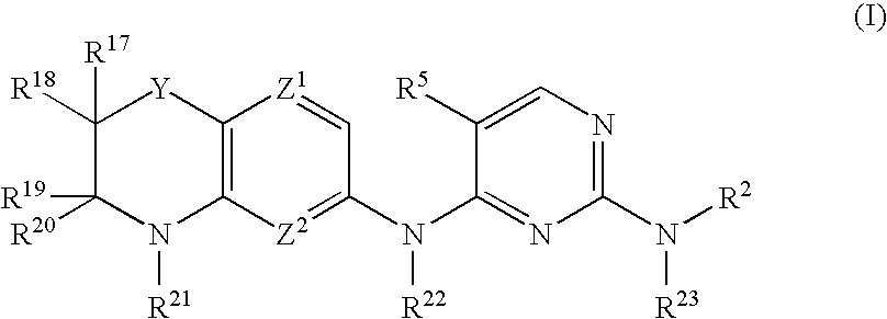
C1([R17])([R18])C([R19])([R20])N([R21])C2=C([Y]1)[Z1]=CC(N(C1=NC(N([R2])[R23])=NC=C1[R5])[R22])=[Z2]2
